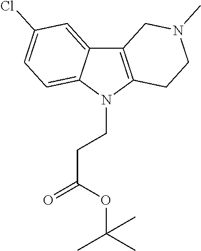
C12=C(N(CCC(=O)OC(C)(C)C)C3=CC=C(Cl)C=C13)CCN(C)C2
